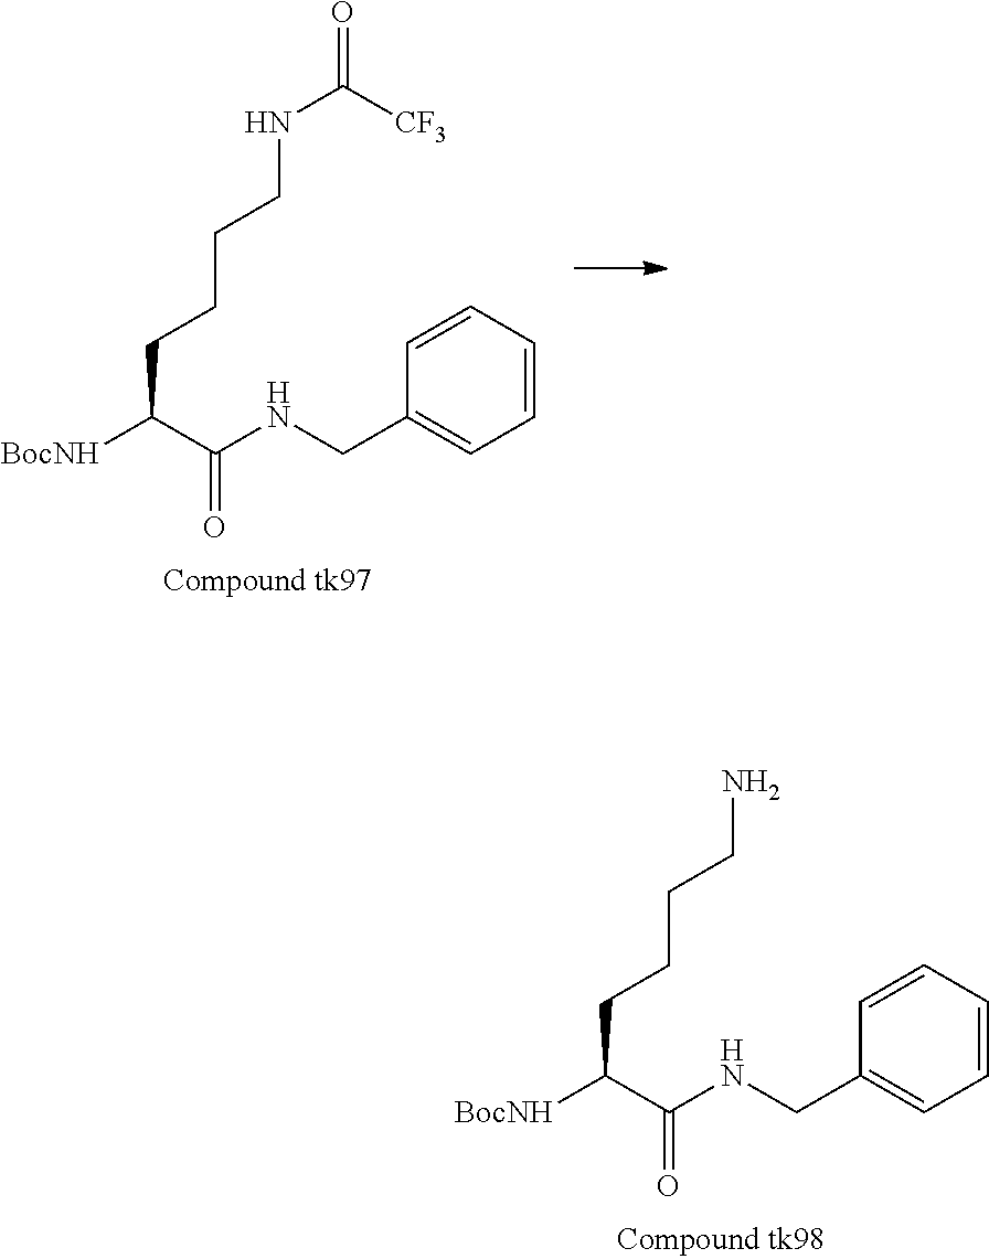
[BocNH]C(C(NCC1=CC=CC=C1)=O)CCCCN.[BocNH]C(C(NCC1=CC=CC=C1)=O)CCCCNC(=O)[CF3]
